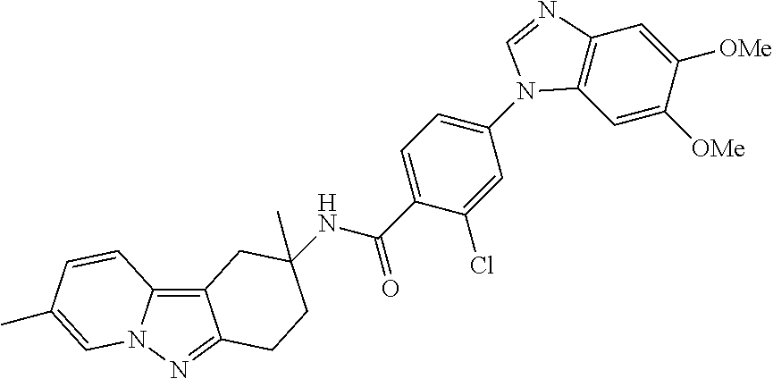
C12=C3N(N=C1CCC(NC(C1=CC=C(N4C5=C(C=C([OMe])C([OMe])=C5)N=C4)C=C1Cl)=O)(C)C2)C=C(C)C=C3
